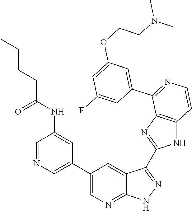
C1=NC=C(C2=CN=C3C(=C2)C(C2=NC4=C(N2)C=CN=C4C2=CC(OCCN(C)C)=CC(F)=C2)=N[N H]3)C=C1NC(CCCC)=O
